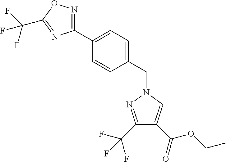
C1(C2=CC=C(CN3N=C(C(F)(F)F)C(C(=O)OCC)=C3)C=C2)=NOC(C(F)(F)F)=N1
